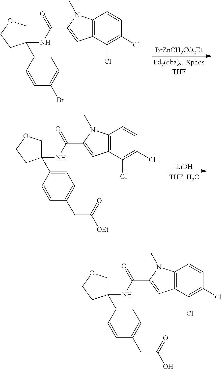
C1(NC(C2=CC3=C(N2C)C=CC(Cl)=C3Cl)=O)(C2=CC=C(Br)C=C2)COCC1.[BrZnCH2CO2Et].C1(NC(C2=CC3=C(N2C)C=CC(Cl)=C3Cl)=O)(C2=CC=C(CC([OEt])=O)C=C2)COCC1.[LiOH].C1(NC(C2=CC3=C(N2C)C=CC(Cl)=C3Cl)=O)(C2=CC=C(CC(O)=O)C=C2)COCC1
